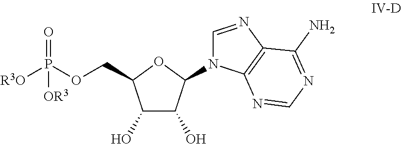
C(C1C(O)C(O)C(N2C=NC3=C2N=CN=C3N)O1)OP([R3O])(=O)[OR3]
